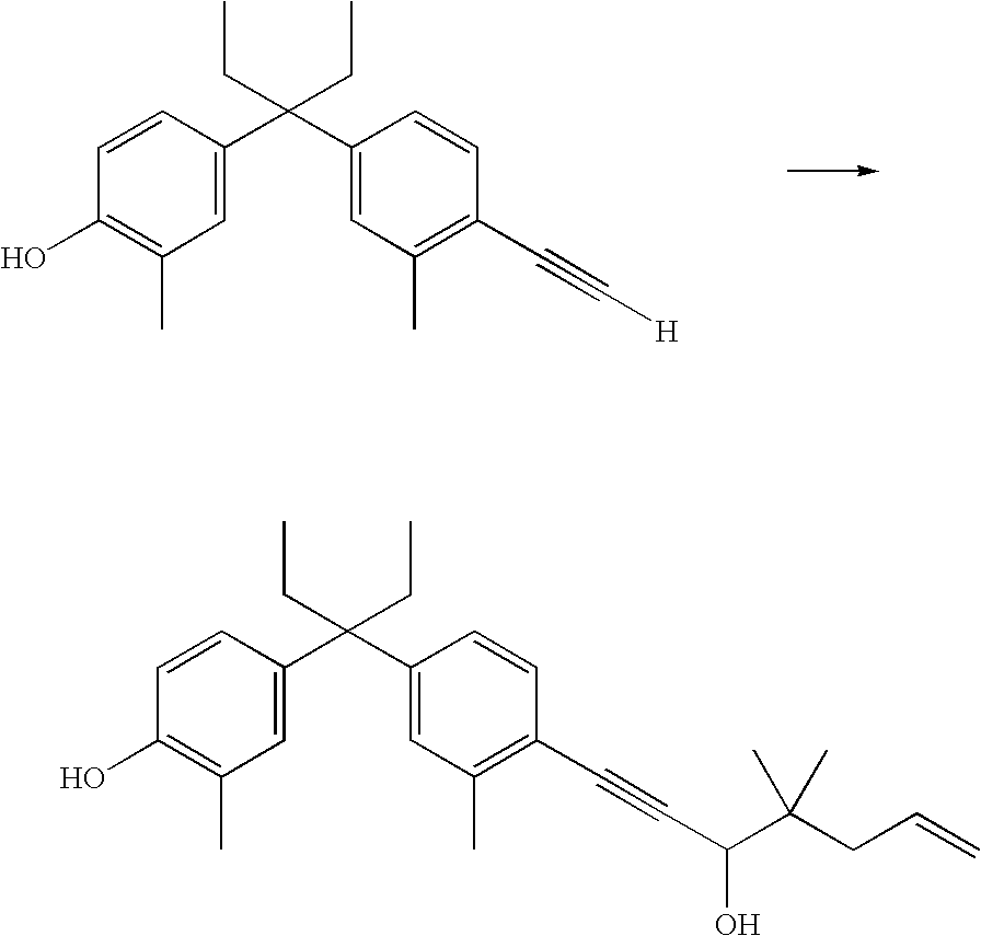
C1=CC(C(C2=CC(C)=C(C#CC(C(CC=C)(C)C)O)C=C2)(CC)CC)=CC(C)=C1O.C1=CC(C(C2=CC(C)=C(C#C[H])C=C2)(CC)CC)=CC(C)=C1O
